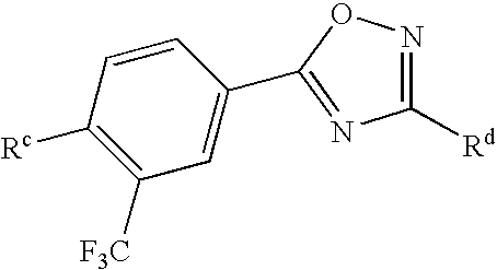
N1=C(C2=CC([F3C])=C([Rc])C=C2)ON=C1[Rd]
